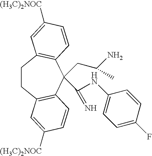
C1CC2=C(C(CC(N)C)(C(NC3=CC=C(F)C=C3)=N)C3=C1C=C([(H3C)2NOC])C=C3)C=CC([(H3C)2NOC])=C2
